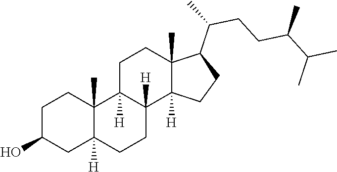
C1(O)CC2([H])C(C)(CC1)C1([H])C([H])(CC2)C2([H])C(C)(CC1)C(C(C)CCC(C(C)C)C)CC2
